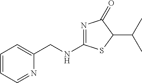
N1=C(NCC2=CC=CC=N2)SC(C(C)C)C1=O
